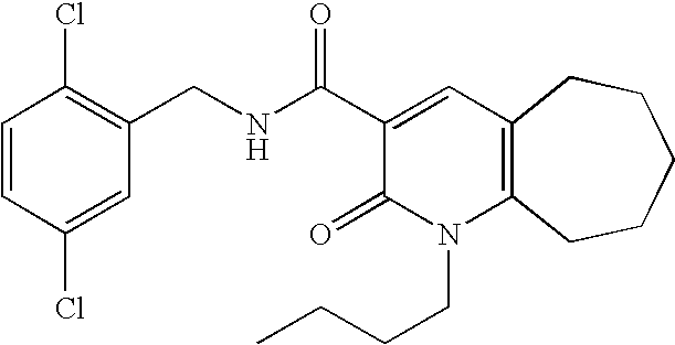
C1(CNC(C2=CC3=C(N(CCCC)C2=O)CCCCC3)=O)=C(Cl)C=CC(Cl)=C1
